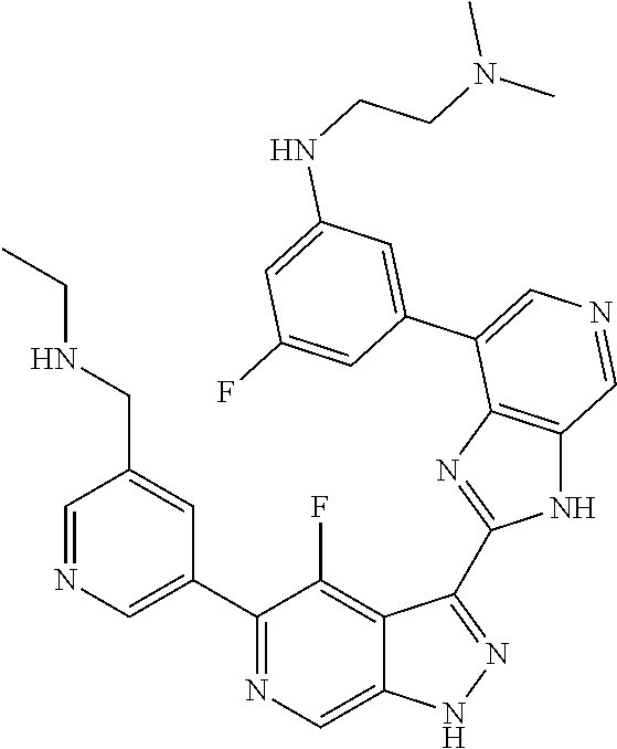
C1(C2=CN=CC(CNCC)=C2)=NC=C2C(=C1F)C(C1=NC3=C(N1)C=NC=C3C1=CC(NCCN(C)C)=CC(F)=C1)=NN2
